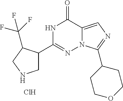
N1C(C2CNCC2C(F)(F)F)=NN2C(=CN=C2C2CCOCC2)C1=O.Cl
